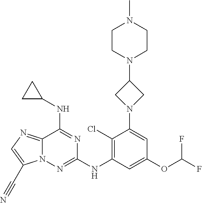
C1(Cl)=C(NC2=NN3C(=NC=C3C#N)C(NC3CC3)=N2)C=C(OC(F)F)C=C1N1CC(N2CCN(C)CC2)C1
